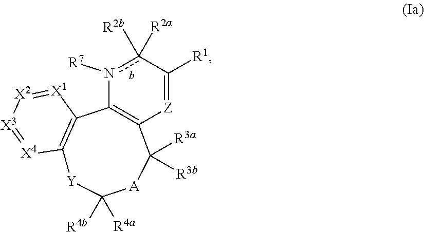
n1([R7])c([R2b])([R2a])C([R1])=[Z]C2=C1C1=C([X4]=[X3][X2]=[X1]1)[Y]C([R4a])([R4b])[A]C2([R3a])[R3b]
